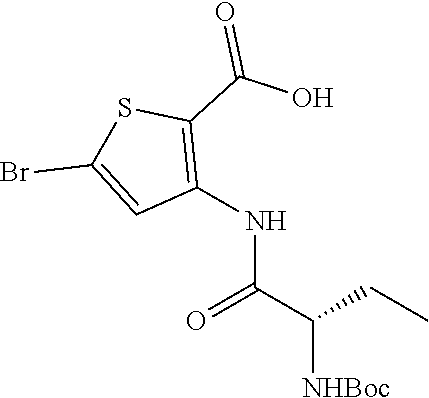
C1(NC(C(CC)[NHBoc])=O)=C(C(O)=O)SC(Br)=C1
